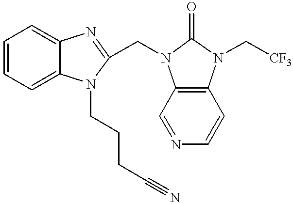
C1=CC=C2C(=C1)N=C(CN1C3=C(N(C[CF3])C1=O)C=CN=C3)N2CCCC#N
